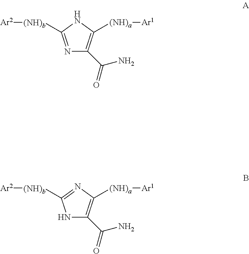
N1=C([(NH)b][Ar2])NC([(NH)a][Ar1])=C1C(=O)N.N1C(C(=O)N)=C([(NH)a][Ar1])N=C1[(NH)b][Ar2]
